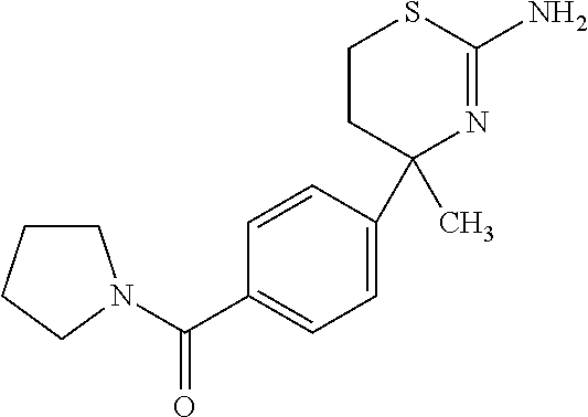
C1=CC(C2(C)N=C(N)SCC2)=CC=C1C(=O)N1CCCC1
